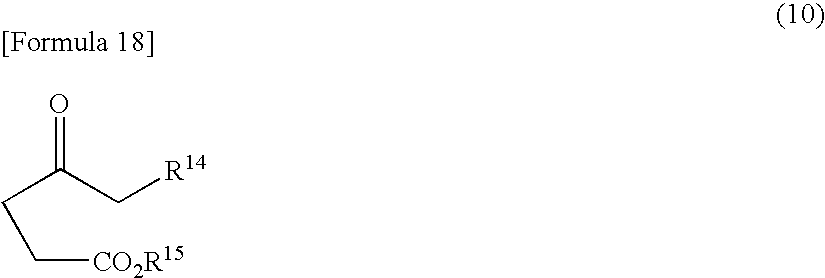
[CO2R15]CCC(C[R14])=O
